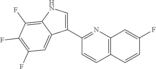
C12=C(C=CC(F)=C1)C=CC(C1=CNC3=C(F)C(F)=C(F)C=C13)=N2
